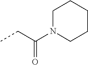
N1(C(CC)=O)CCCCC1
